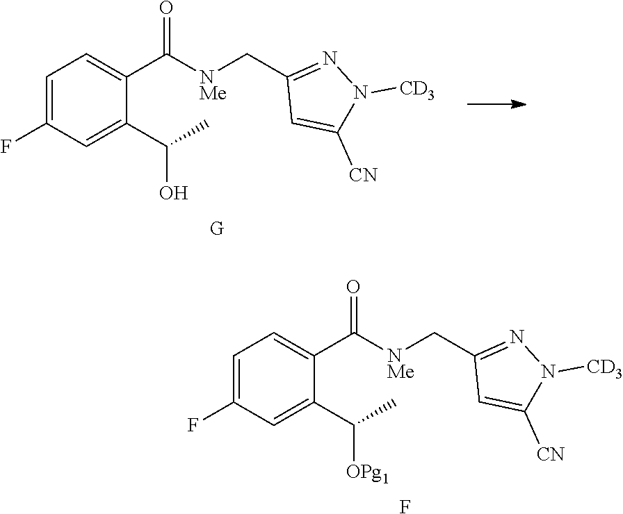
N1([CD3])N=C(C[NMe]C(C2=CC=C(F)C=C2C([OPg1])C)=O)C=C1[CN].F.N1([CD3])N=C(C[NMe]C(C2=CC=C(F)C=C2C(O)C)=O)C=C1[CN].[G]
